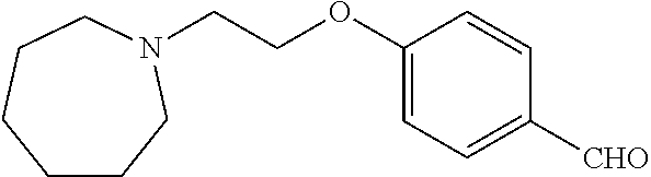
C(COC1=CC=C([CHO])C=C1)N1CCCCCC1
